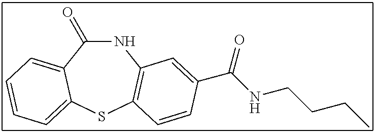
C1(=O)NC2=C(SC3=CC=CC=C13)C=CC(C(NCCCC)=O)=C2
